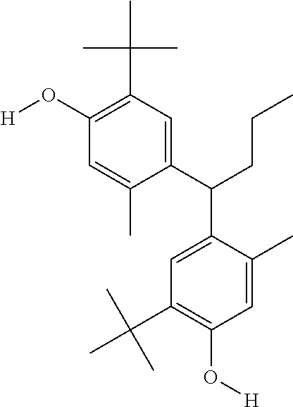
C1=C(C(CCC)C2=CC(C(C)(C)C)=C(O[H])C=C2C)C(C)=CC(O[H])=C1C(C)(C)C
